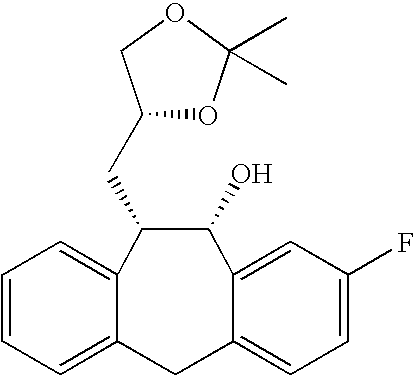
C1=CC=C2C(=C1)C(CC1OC(C)(C)OC1)C(O)C1=CC(F)=CC=C1C2
